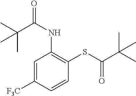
CC(C(NC1=C(SC(C(C)(C)C)=O)C=CC([F3C])=C1)=O)(C)C
